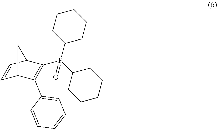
C1=CC2C(P(C3CCCCC3)(C3CCCCC3)=O)=C(C3=CC=CC=C3)C1C2
